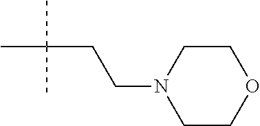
C1COCCN1CCC(C)(C)C
